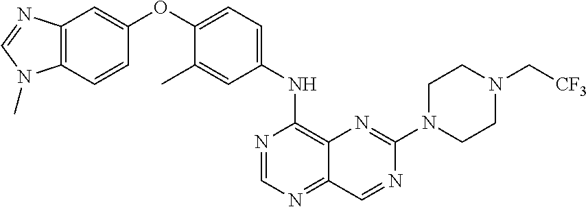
C12=C(C=CC(OC3=CC=C(NC4=C5C(=NC=N4)C=NC(N4CCN(C[CF3])CC4)=N5)C=C3C)=C1)N(C)C=N2
